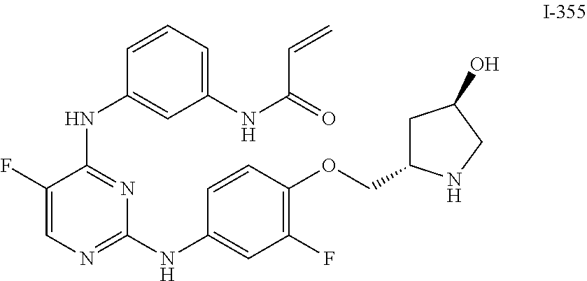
C1(F)=CN=C(NC2=CC(F)=C(OCC3CC(O)CN3)C=C2)N=C1NC1=CC(NC(=O)C=C)=CC=C1
